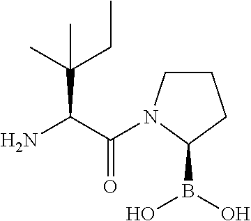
C(C(C(=O)N1CCCC1B(O)O)N)(CC)(C)C
